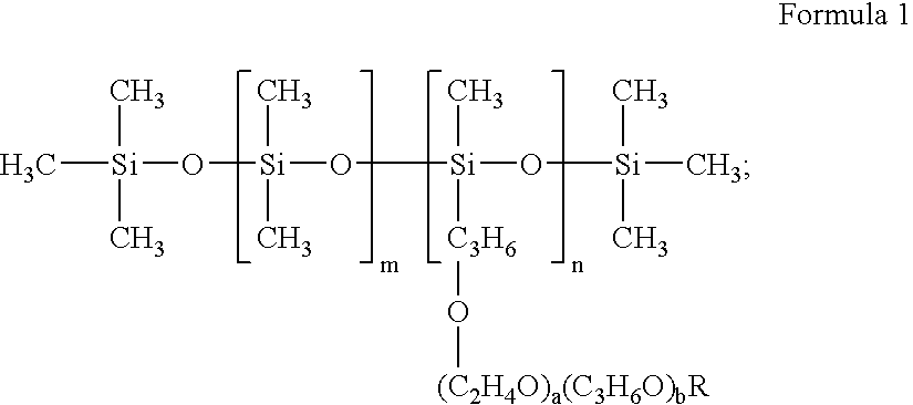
C[Si](C)(C)O[Si](C)(C)O[Si](C)([C3H6]O[(C2H4O)a(C3H6O)bR])O[Si](C)(C)C
